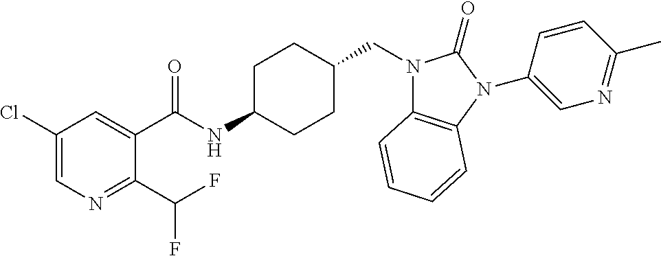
C1(Cl)=CN=C(C(F)F)C(C(NC2CCC(CN3C4=C(N(C5=CN=C(C)C=C5)C3=O)C=CC=C4)CC2)=O)=C1
